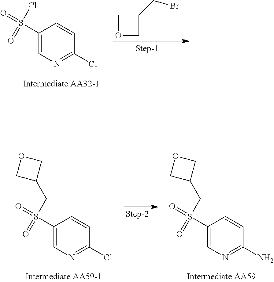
C1(S(=O)(Cl)=O)=CN=C(Cl)C=C1.O1CC(CBr)C1.C1(S(=O)(CC2COC2)=O)=CN=C(Cl)C=C1.C1(S(=O)(CC2COC2)=O)=CN=C(N)C=C1
